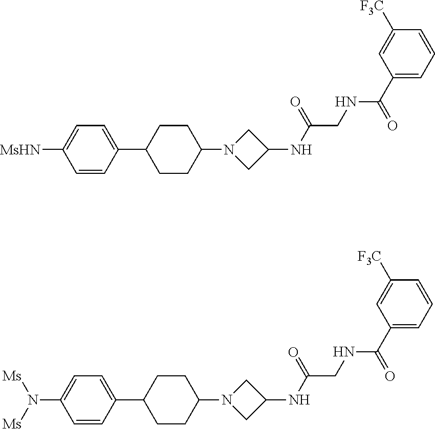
C1=CC(C2CCC(N3CC(NC(CNC(=O)C4=CC=CC([F3C])=C4)=O)C3)CC2)=CC=C1[MsHN].C1=CC(C2CCC(N3CC(NC(CNC(=O)C4=CC=CC([F3C])=C4)=O)C3)CC2)=CC=C1N([Ms])[Ms]
